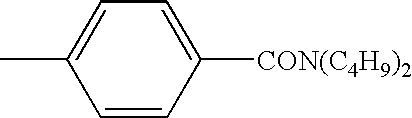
C1=CC([CON(C4H9)2])=CC=C1C
